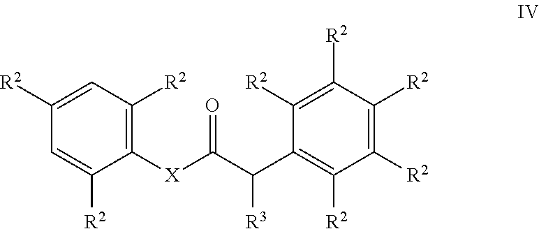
C1([R2])=CC([R2])=C([X]C(=O)C(C2=C([R2])C([R2])=C([R2])C([R2])=C2[R2])[R3])C([R2])=C1
